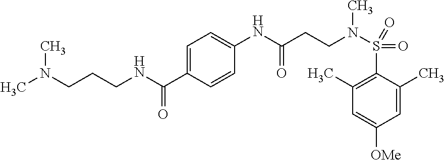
N(C(C1=CC=C(NC(CCN(S(C2=C(C)C=C([OMe])C=C2C)(=O)=O)C)=O)C=C1)=O)CCCN(C)C
